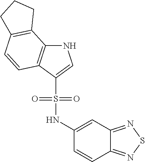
N1C2=C(C(S(=O)(=O)NC3=CC4=NSN=C4C=C3)=C1)C=CC1=C2CCC1
